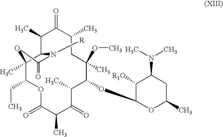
C12(C)C(C(C)C(=O)C(C)CC(OC)(C)C(OC3OC(C)CC(N(C)C)C3[R1O])C(C)C(=O)C(C)C(=O)OC1CC)N([R])C(=O)O2
